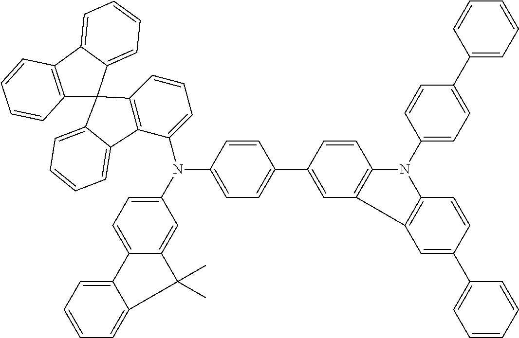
C12=C(C3=CC=CC=C3C13C1=C(C(N(C4=CC=C(C5=CC6=C(C=C5)N(C5=CC=C(C7=CC=CC=C7)C=C5)C5=C6C=C(C6=CC=CC=C6)C=C5)C=C4)C4=CC=C5C(=C4)C(C)(C)C4=CC=CC=C54)=CC=C1)C1=CC=CC=C31)C=CC=C2
